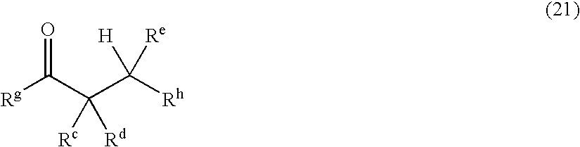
[Rg]C(C(C([Rh])([H])[Re])([Rc])[Rd])=O
